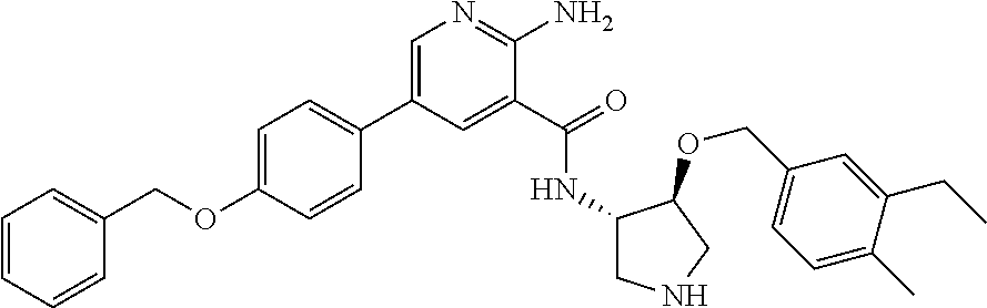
C1=C(C2=CC=C(OCC3=CC=CC=C3)C=C2)C=C(C(=O)NC2CNCC2OCC2=CC=C(C)C(CC)=C2)C(N)=N1
